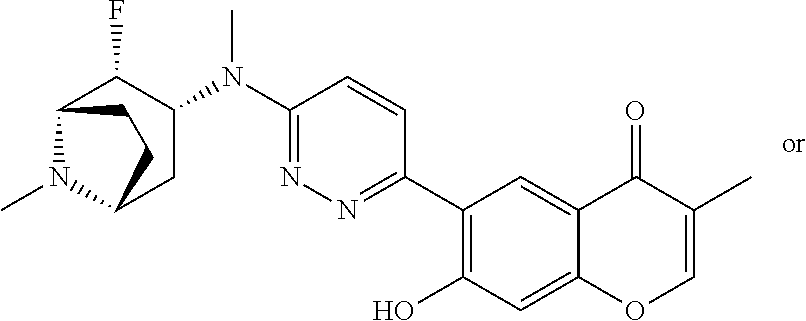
C1(N(C2=NN=C(C3=C(O)C=C4C(=C3)C(=O)C(C)=CO4)C=C2)C)C(F)C2N(C)C(C1)CC2
